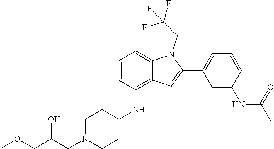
C1=C2C(=C(NC3CCN(CC(COC)O)CC3)C=C1)C=C(C1=CC=CC(NC(C)=O)=C1)N2CC(F)(F)F
